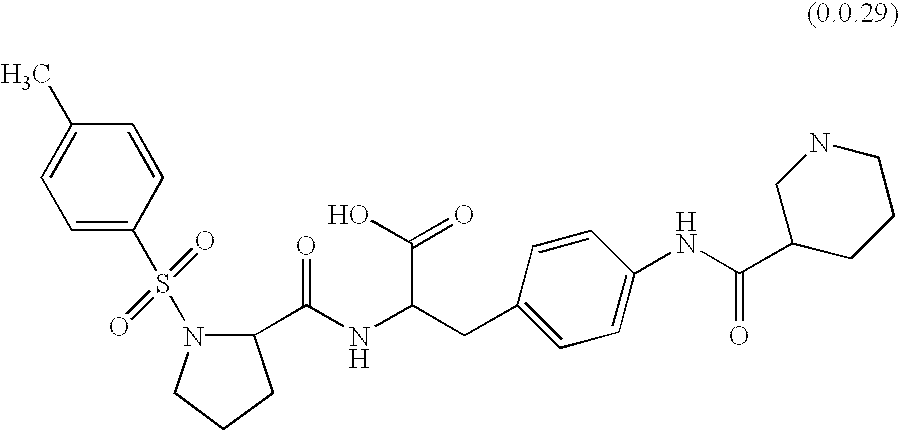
C1(C(NC(CC2=CC=C(NC(C3CCCNC3)=O)C=C2)C(O)=O)=O)N(S(=O)(=O)C2=CC=C(C)C=C2)CCC1
